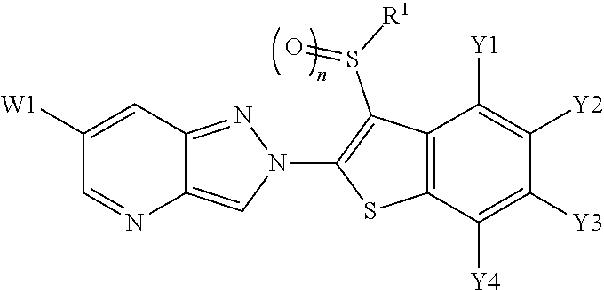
C12=CN(C3=C(S(=O)[R1])C4=C(S3)C([Y4])=C([Y3])C([Y2])=C4[Y1])N=C1C=C([W1])C=N2
